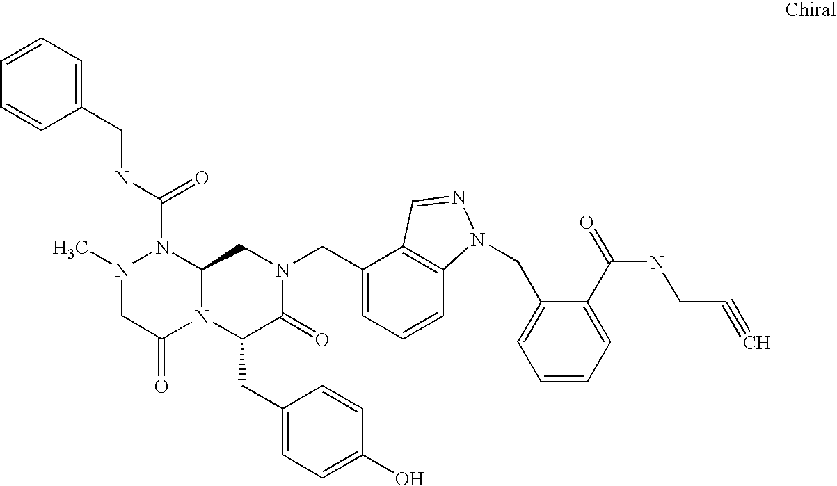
N1(C)CC(=O)N2C(N1C(NCC1=CC=CC=C1)=O)CN(CC1=CC=CC3=C1C=NN3CC1=CC=CC=C1C(=O)NCC#C)C(=O)C2CC1=CC=C(O)C=C1
